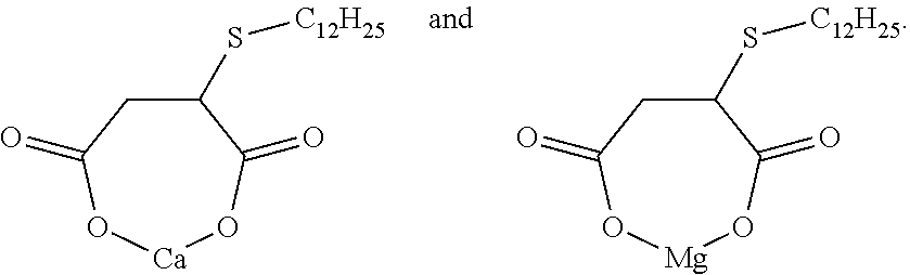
C1(S[C12H25])CC(=O)O[Ca]OC1=O.C1(S[C12H25])CC(=O)O[Mg]OC1=O
